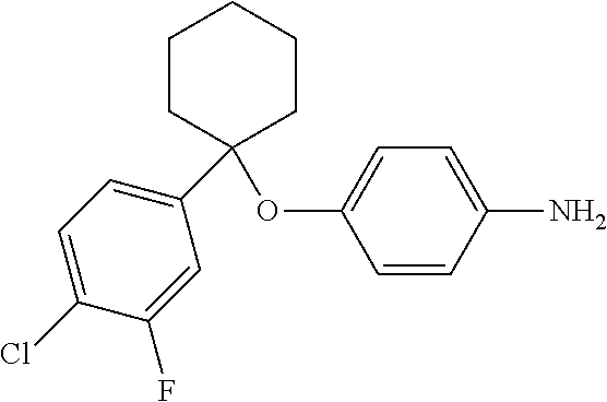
C1=C(Cl)C(F)=CC(C2(OC3=CC=C(N)C=C3)CCCCC2)=C1
